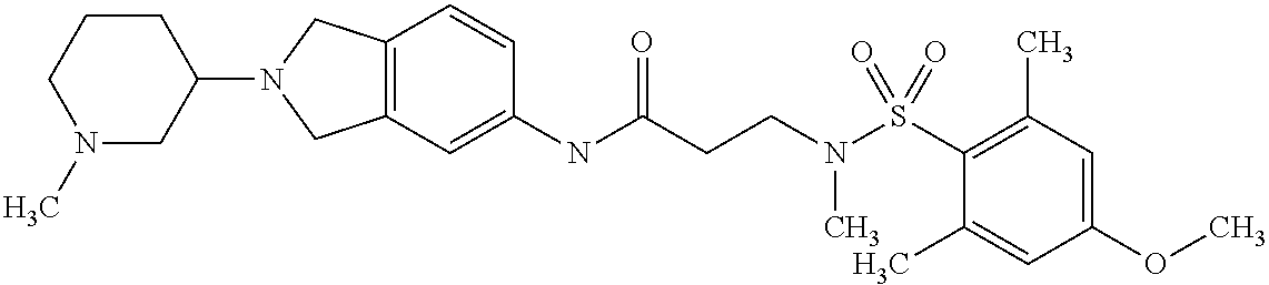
C12=C(C=C(NC(CCN(S(C3=C(C)C=C(OC)C=C3C)(=O)=O)C)=O)C=C1)CN(C1CCCN(C)C1)C2
